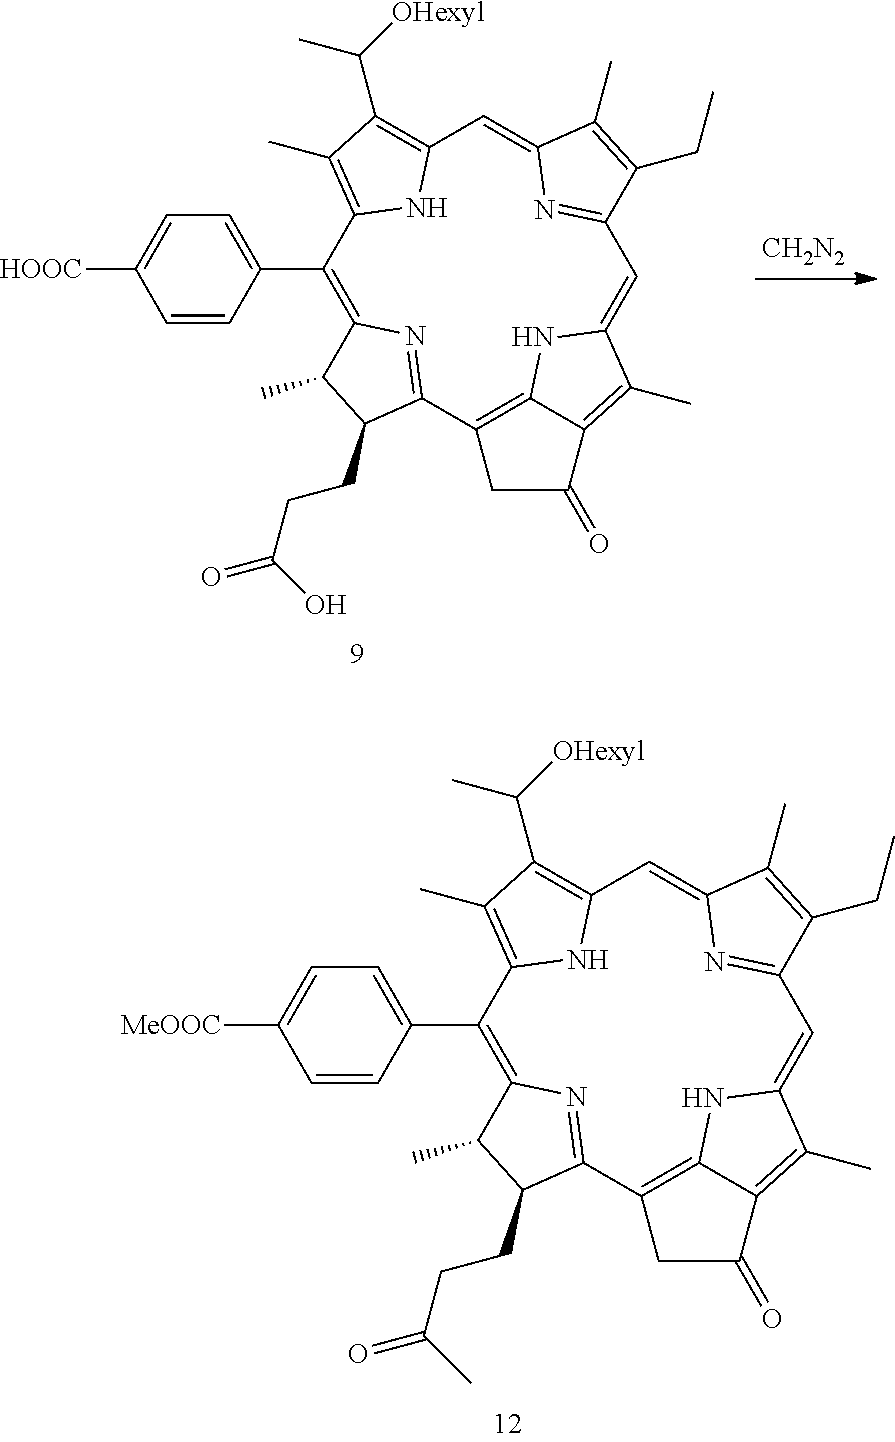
C1(C2=CC=C([HOOC])C=C2)=C2N=C(C3=C4NC(=CC5=NC(=CC6=C(C([OHexyl])C)C(C)=C1N6)C(C)=C5CC)C(C)=C4C(=O)C3)C(CCC(O)=O)C2C.[CH2N2].C1(C2=CC=C([MeOOC])C=C2)=C2N=C(C3=C4NC(=CC5=NC(=CC6=C(C([OHexyl])C)C(C)=C1N6)C(C)=C5CC)C(C)=C4C(=O)C3)C(CCC(C)=O)C2C
